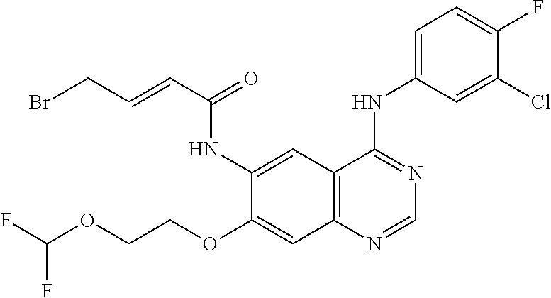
C12=C(N=CN=C1NC1=CC=C(F)C(Cl)=C1)C=C(OCCOC(F)F)C(NC(C=CCBr)=O)=C2
